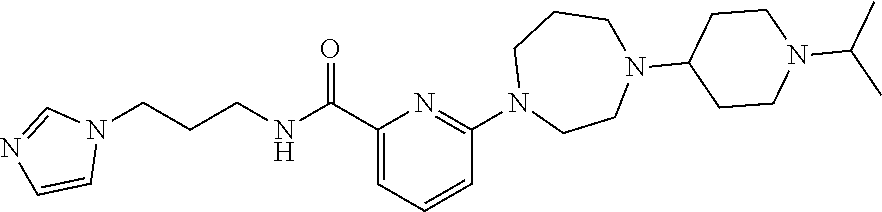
N(C(C1=CC=CC(N2CCN(C3CCN(C(C)C)CC3)CCC2)=N1)=O)CCCN1C=NC=C1
